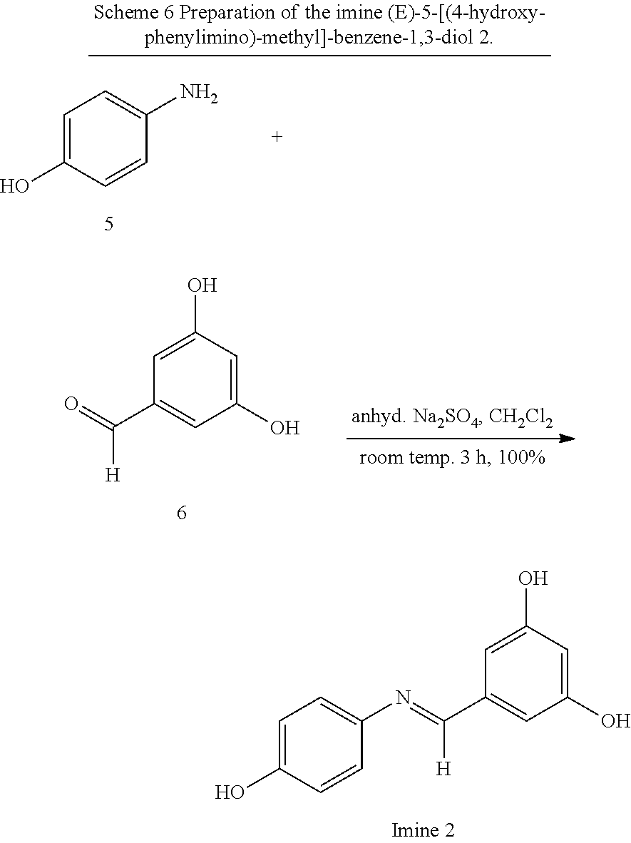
C1=C(O)C=CC(N)=C1.C1(O)=CC(O)=CC(C(=O)[H])=C1.C1(O)=CC(O)=CC(C(=NC2=CC=C(O)C=C2)[H])=C1
